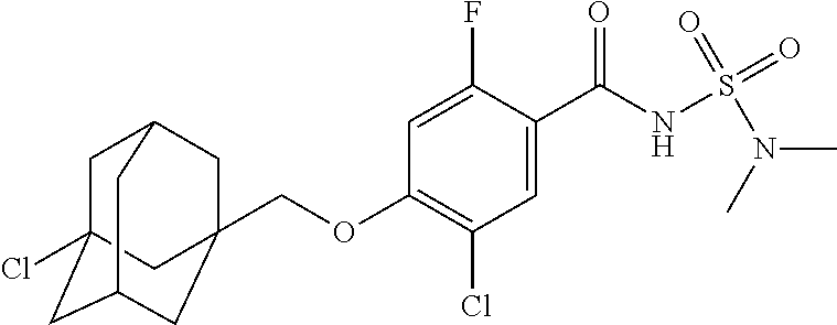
O(C1=C(Cl)C=C(C(NS(N(C)C)(=O)=O)=O)C(F)=C1)CC12CC3CC(Cl)(CC(C1)C3)C2
